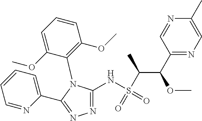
C1=CC=NC(C2=NN=C(NS(C(C(C3=NC=C(C)N=C3)OC)C)(=O)=O)N2C2=C(OC)C=CC=C2OC)=C1
